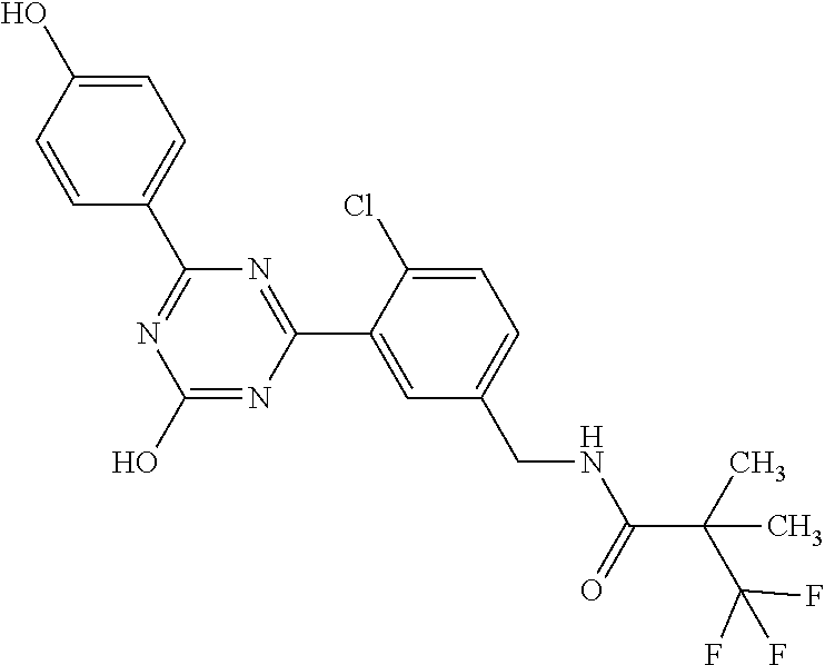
C1(C2=NC(O)=NC(C3=CC(CNC(C(C(F)(F)F)(C)C)=O)=CC=C3Cl)=N2)=CC=C(O)C=C1
